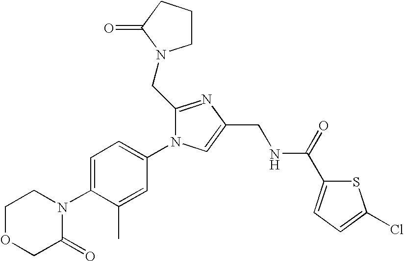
C1OCC(=O)N(C2=CC=C(N3C(CN4CCCC4=O)=NC(CNC(C4=CC=C(Cl)S4)=O)=C3)C=C2C)C1
